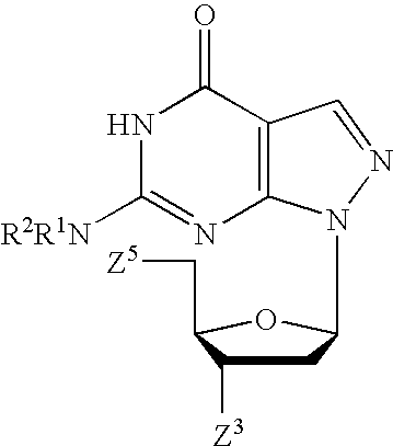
C12=C(C(=O)NC([R2R1N])=N1)C=NN2C1CC([Z3])C(C[Z5])O1
